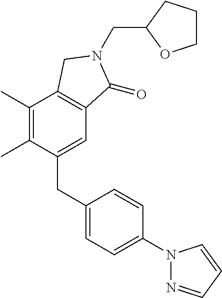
C1(C)=C(C)C(CC2=CC=C(N3N=CC=C3)C=C2)=CC2=C1CN(CC1CCCO1)C2=O
